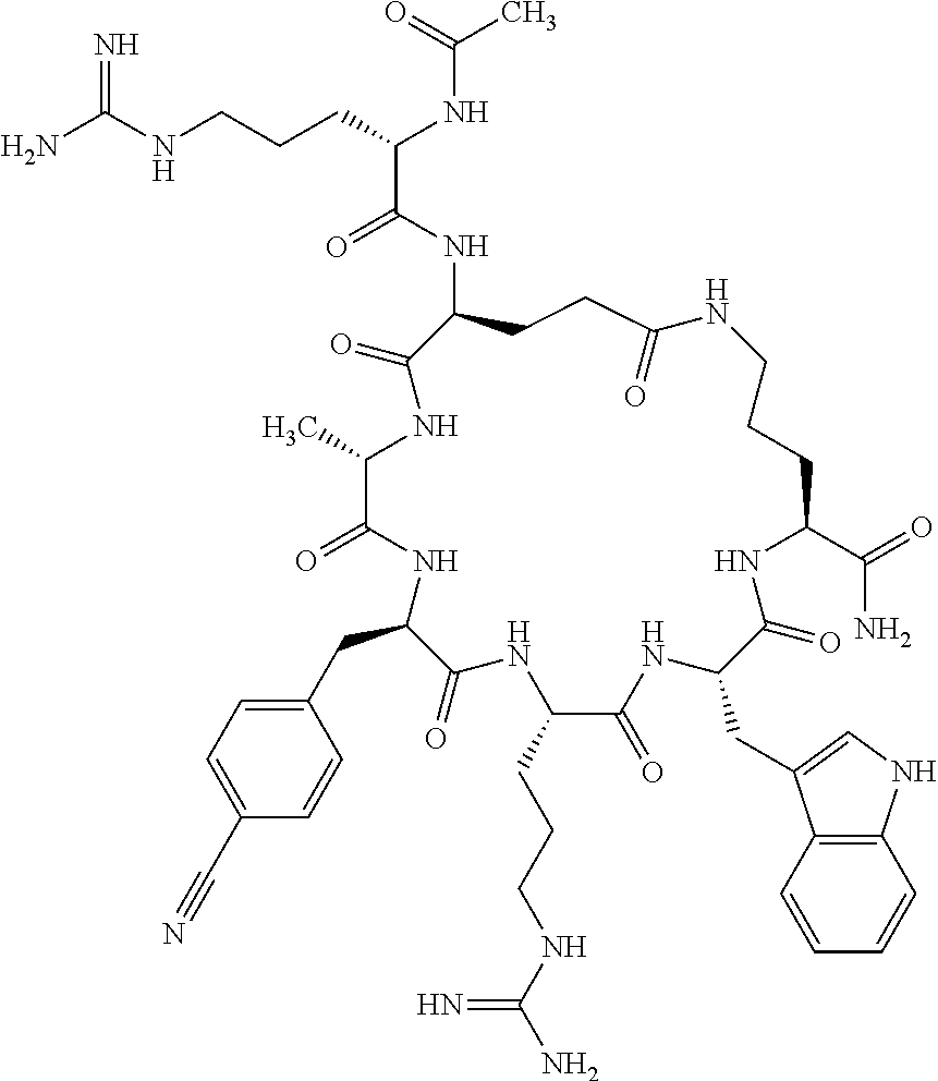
NC(NCCCC(NC(C)=O)C(=O)NC1CCC(=O)NCCCC(C(=O)N)NC(=O)C(CC2=CNC3=C2C=CC=C3)NC(=O)C(CCCNC(N)=N)NC(=O)C(CC2=CC=C(C#N)C=C2)NC(=O)C(C)NC1=O)=N
